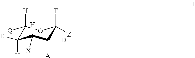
C1([Q])([H])C([E])([H])C([X])([H])C([A])([D])C([Z])([T])O1
